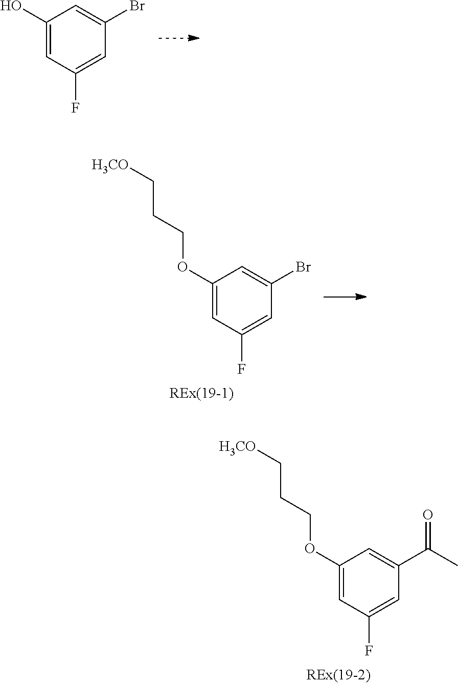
C1(O)=CC(F)=CC(Br)=C1.C1(OCCC[H3CO])=CC(F)=CC(Br)=C1.C1(OCCC[H3CO])=CC(F)=CC(C(C)=O)=C1
